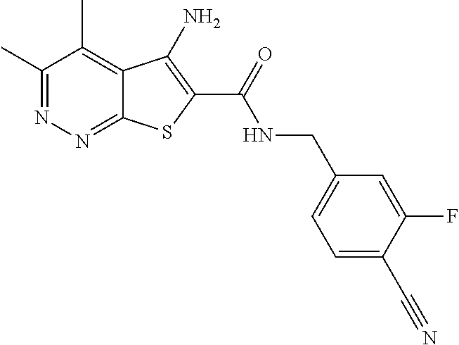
C1(C)=NN=C2C(=C1C)C(N)=C(C(=O)NCC1=CC=C(C#N)C(F)=C1)S2
